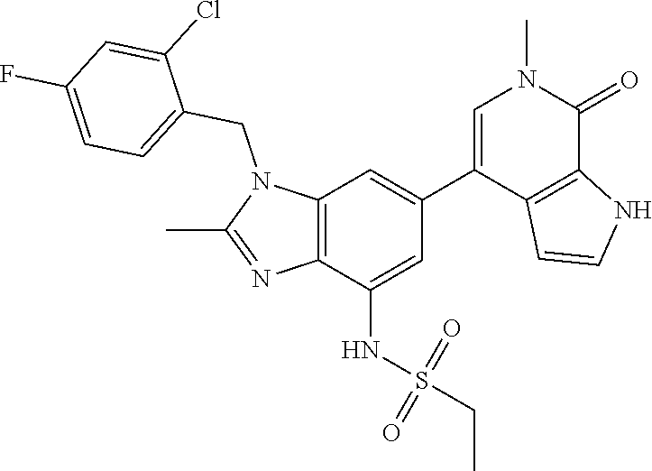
N1(CC2=CC=C(F)C=C2Cl)C(C)=NC2=C1C=C(C1=CN(C)C(=O)C3=C1C=CN3)C=C2NS(CC)(=O)=O
